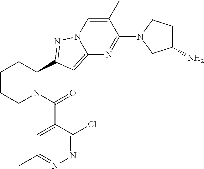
C1CCN(C(=O)C2=CC(C)=NN=C2Cl)C(C2=NN3C=C(C)C(N4CC(N)CC4)=NC3=C2)C1
